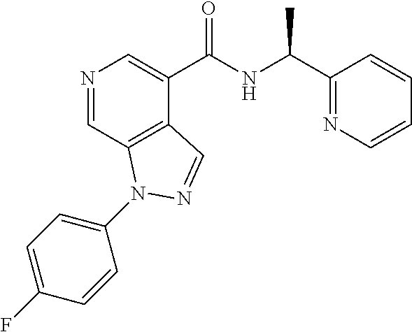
N1=CC2=C(C(C(NC(C3=NC=CC=C3)C)=O)=C1)C=NN2C1=CC=C(F)C=C1
